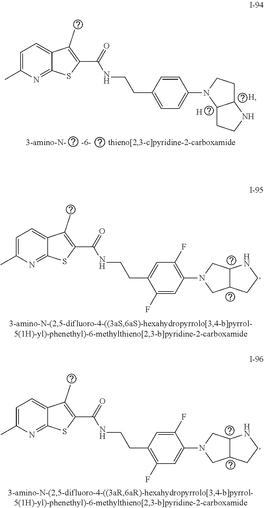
C1=C(C)N=C2C(=C1)C(C)=C(C(=O)NCCC1=CC=C(N3C4C(CC3)NCC4)C=C1)S2.[H].[H].C1=C(C)N=C2C(=C1)C(C)=C(C(=O)NCCC1=CC(F)=C(N3CC4C(C3)NCC4)C=C1F)S2.C1=C(C)N=C2C(=C1)C(C)=C(C(=O)NCCC1=C(F)C=C(N3CC4C(C3)NCC4)C(F)=C1)S2
